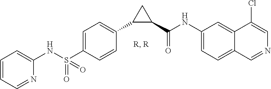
C1(NS(C2=CC=C(C3C(C(NC4=CC=C5C(=C4)C(Cl)=CN=C5)=O)C3)C=C2)(=O)=O)=CC=CC=N1
